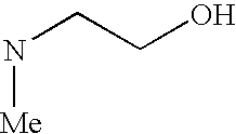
[Me]NCCO
